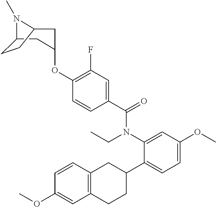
C1(N(C(C2=CC(F)=C(OC3CC4N(C)C(C3)CC4)C=C2)=O)CC)=CC(OC)=CC=C1C1CC2=C(CC1)C=C(OC)C=C2
